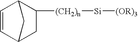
C1=CC2C([(CH2)n][Si][(OR)3])CC1C2
